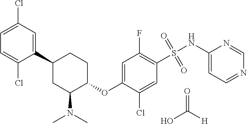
C1(C2CC(N(C)C)C(OC3=CC(F)=C(S(NC4=CC=NC=N4)(=O)=O)C=C3Cl)CC2)=CC(Cl)=CC=C1Cl.O=C([H])O
